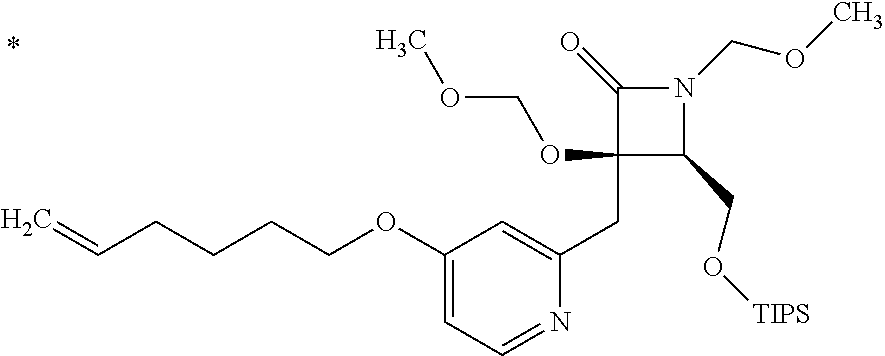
C1(CC2=CC(OCCCCC=C)=CC=N2)(OCOC)C(CO[TIPS])N(COC)C1=O
